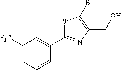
C(C1=C(Br)SC(C2=CC([F3C])=CC=C2)=N1)O
